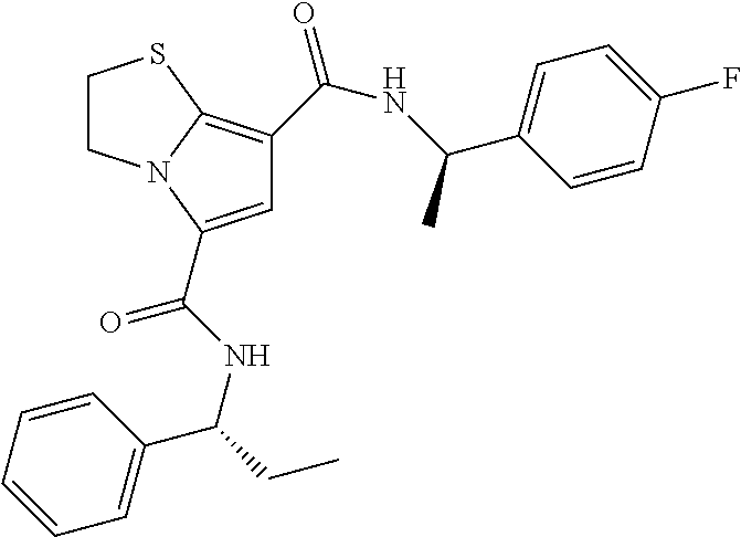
C1=C(C(NC(CC)C2=CC=CC=C2)=O)N2C(=C1C(=O)NC(C1=CC=C(F)C=C1)C)SCC2
